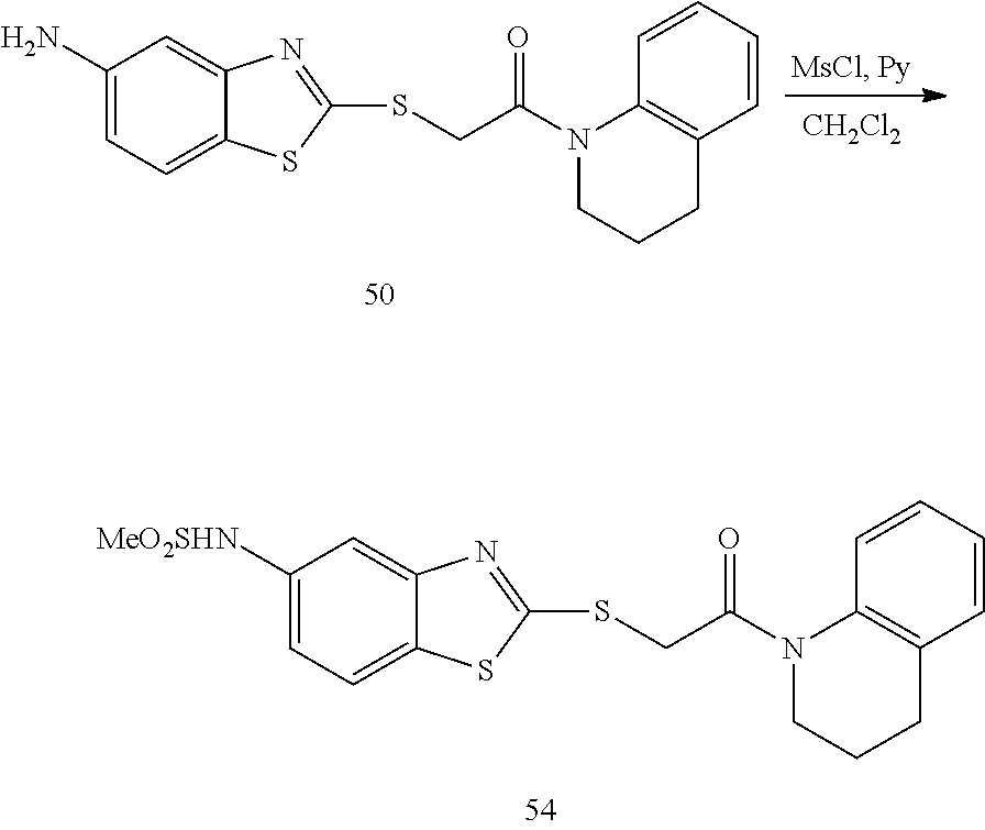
C1=C(N)C=C2C(=C1)SC(SCC(N1CCCC3=C1C=CC=C3)=O)=N2.[CH2Cl2].C1([MeO2SHN])=CC=C2C(=C1)N=C(SCC(N1CCCC3=C1C=CC=C3)=O)S2
